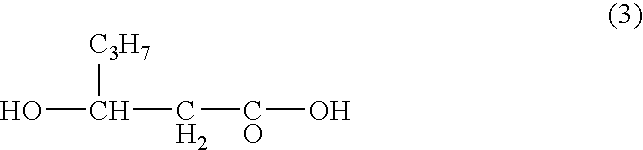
OC([C3H7])C[CO]O
